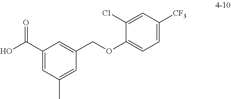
C1(C(O)=O)=CC(C)=CC(COC2=CC=C([CF3])C=C2Cl)=C1
